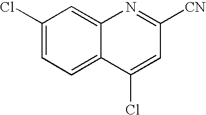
C1(Cl)=CC=C2C(=C1)N=C([CN])C=C2Cl
